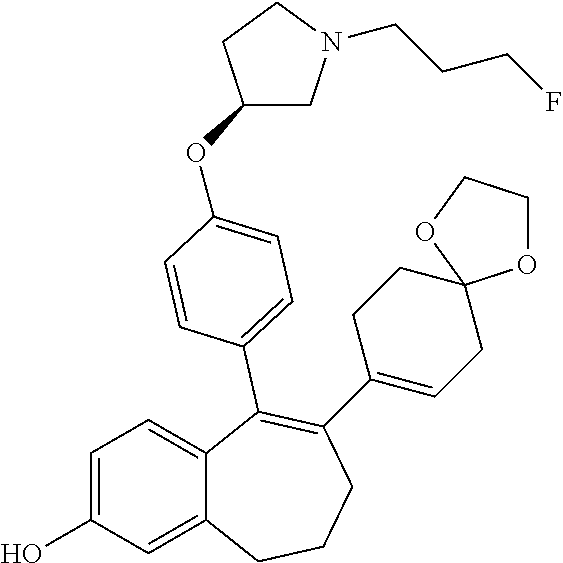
C1=C(O)C=C2C(=C1)C(C1=CC=C(OC3CN(CCCF)CC3)C=C1)=C(C1=CCC3(CC1)OCCO3)CCC2
